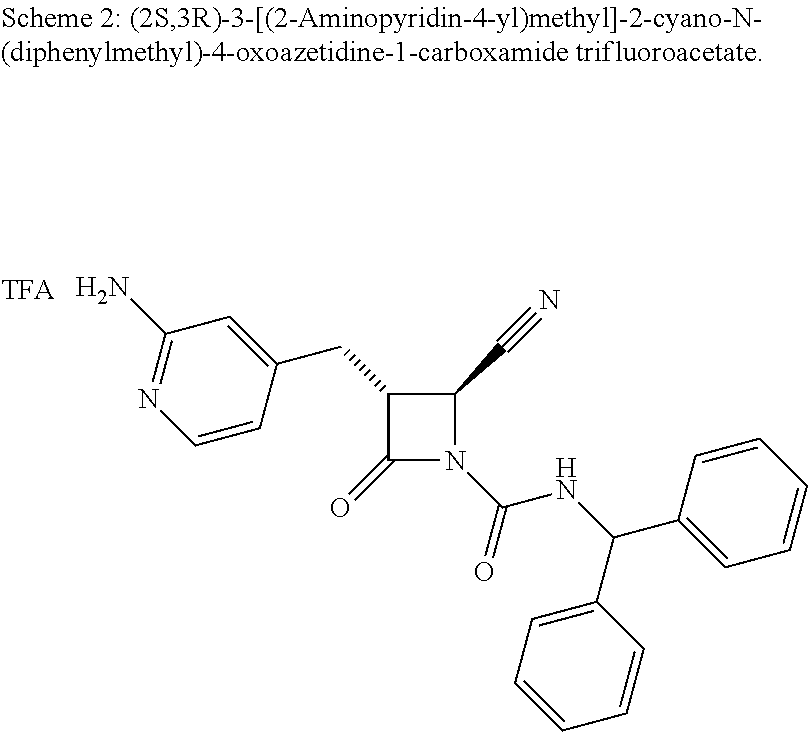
C1(N)=NC=CC(CC2C(=O)N(C(NC(C3=CC=CC=C3)C3=CC=CC=C3)=O)C2C#N)=C1
